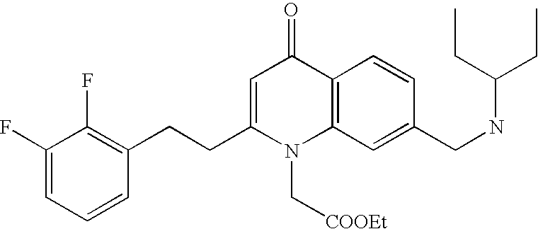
C1(F)=CC=CC(CCC2=CC(=O)C3=C(N2C[COOEt])C=C(CNC(CC)CC)C=C3)=C1F
